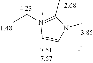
CCN1=C(C)N(C)C=C1.[4.23].[I-]
